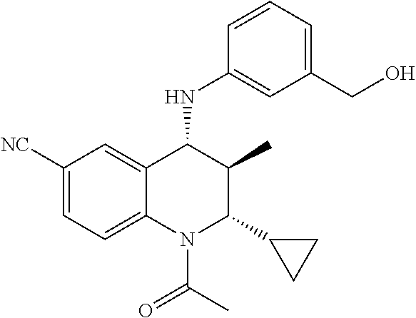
C1([NC])=CC=C2C(=C1)C(NC1=CC(CO)=CC=C1)C(C)C(C1CC1)N2C(C)=O
